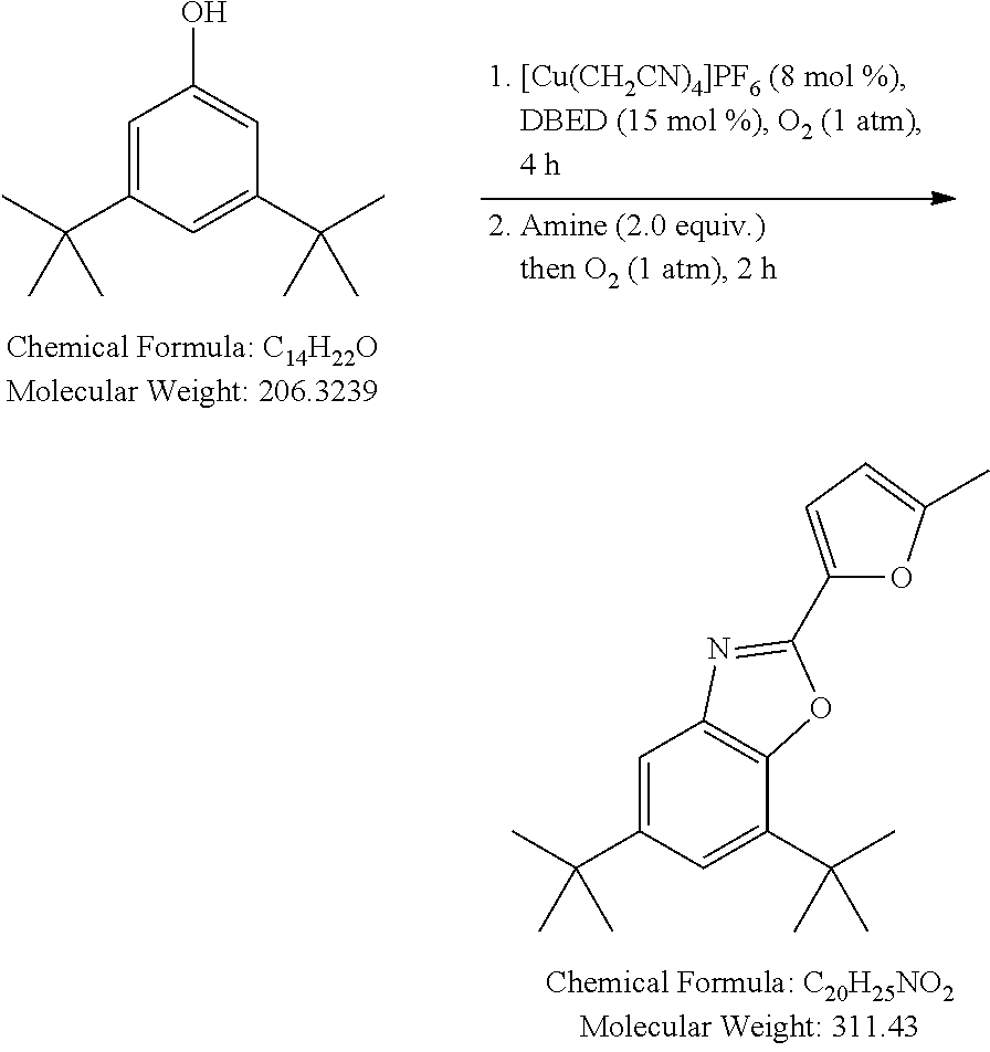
C1=C(C(C)(C)C)C=C(C(C)(C)C)C=C1O.C1=C(C(C)(C)C)C=C(C(C)(C)C)C2=C1N=C(C1=CC=C(C)O1)O2
